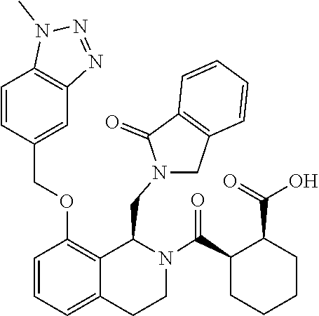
N1=NN(C)C2=C1C=C(COC1=C3C(=CC=C1)CCN(C(C1CCCCC1C(=O)O)=O)C3CN1C(=O)C3=C(C=CC=C3)C1)C=C2
